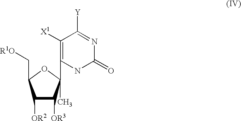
N1=C([Y])C([X1])=C(C2(C)OC(C[R1O])C([OR2])C2[OR3])NC1=O
